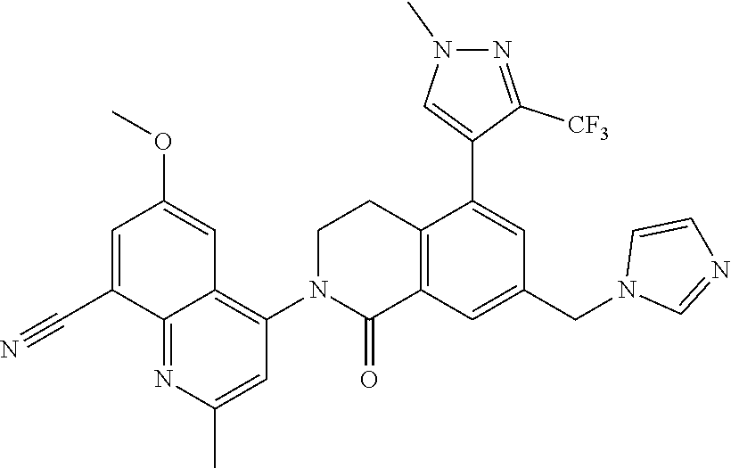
C12=C(C=C(CN3C=NC=C3)C=C1C1=CN(C)N=C1[CF3])C(=O)N(C1=C3C(=NC(C)=C1)C(C#N)=CC(OC)=C3)CC2
